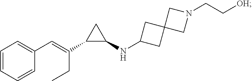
C1=CC=CC(C=C(CC)C2C(NC3CC4(C3)CN(CC[OH])C4)C2)=C1
